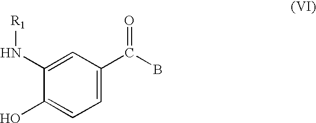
C1(N[R1])=CC(C(B)=O)=CC=C1O
